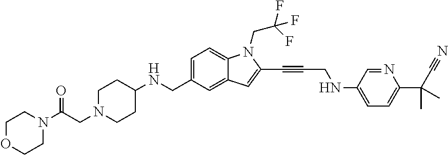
C1=C(CNC2CCN(CC(N3CCOCC3)=O)CC2)C=C2C(=C1)N(CC(F)(F)F)C(C#CCNC1=CC=C(C(C#N)(C)C)N=C1)=C2
